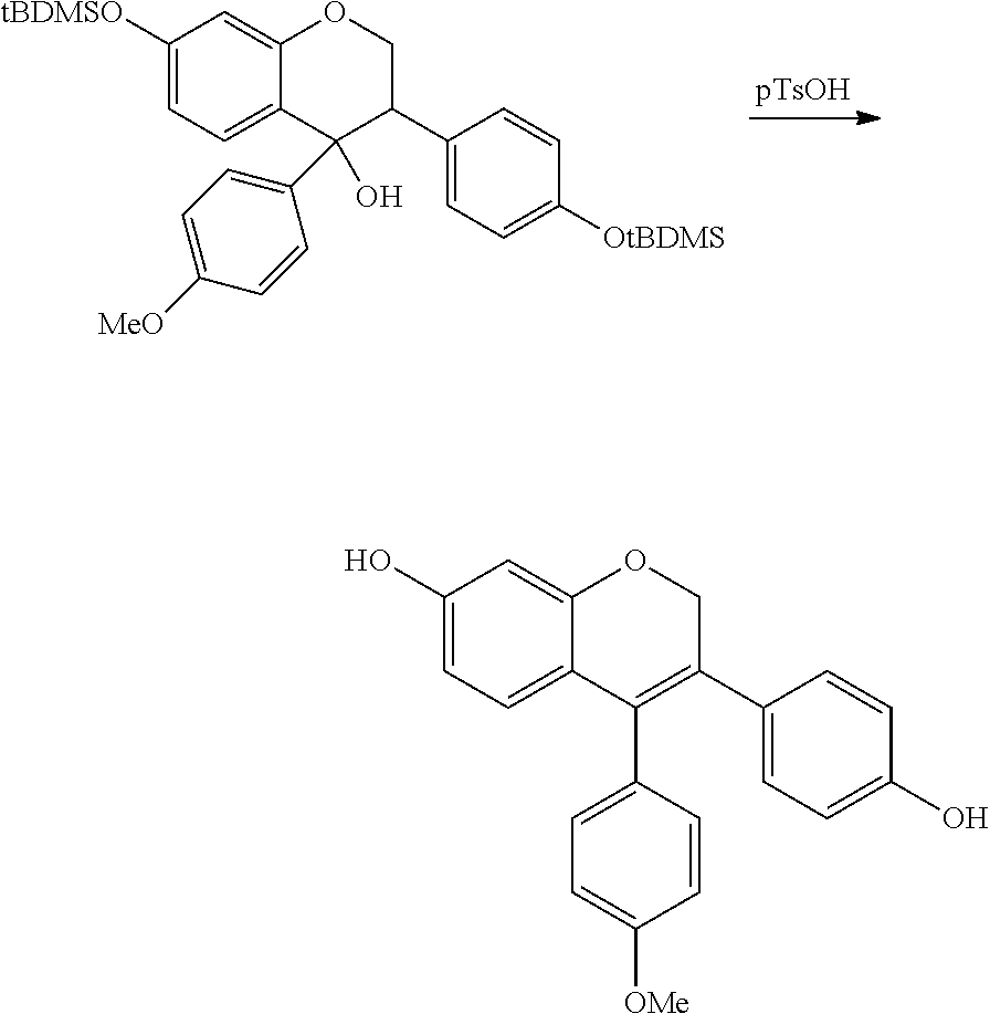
C1([tBDMSO])=CC=C2C(=C1)OCC(C1=CC=C([OtBDMS])C=C1)C2(O)C1=CC=C([MeO])C=C1.C1(O)=CC=C2C(=C1)OCC(C1=CC=C(O)C=C1)=C2C1=CC=C([OMe])C=C1
